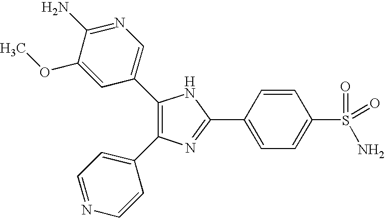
C1(C2=CN=C(N)C(OC)=C2)=C(C2=CC=NC=C2)N=C(C2=CC=C(S(=O)(N)=O)C=C2)N1
